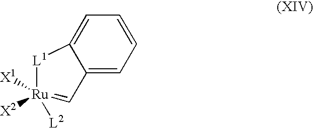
C12=CC=CC=C1[L1][Ru]([X2])([X1])([L2])=C2
